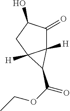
O=C1C2([H])C([H])(CC1O)C2C(OCC)=O
